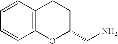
C12=C(C=CC=C1)CCC(CN)O2
